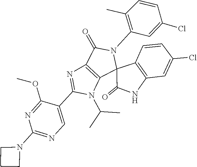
C1CCN1C1=NC=C(C2=NC3=C(N2C(C)C)C2(N(C4=C(C)C=CC(Cl)=C4)C3=O)C3=C(C=C(Cl)C=C3)NC2=O)C(OC)=N1
